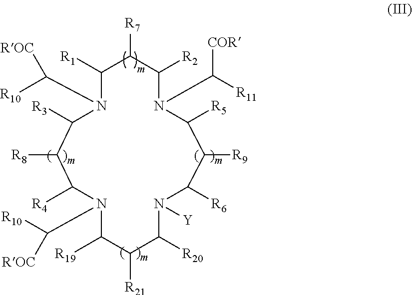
C1([R1])C([R7])C([R2])N(C([COR])[R11])C([R5])C([R9])C([R6])N([Y])C([R20])C([R21])C([R19])N(C([R10])[ROC])C([R4])C([R8])C([R3])N1C([R10])[ROC]
